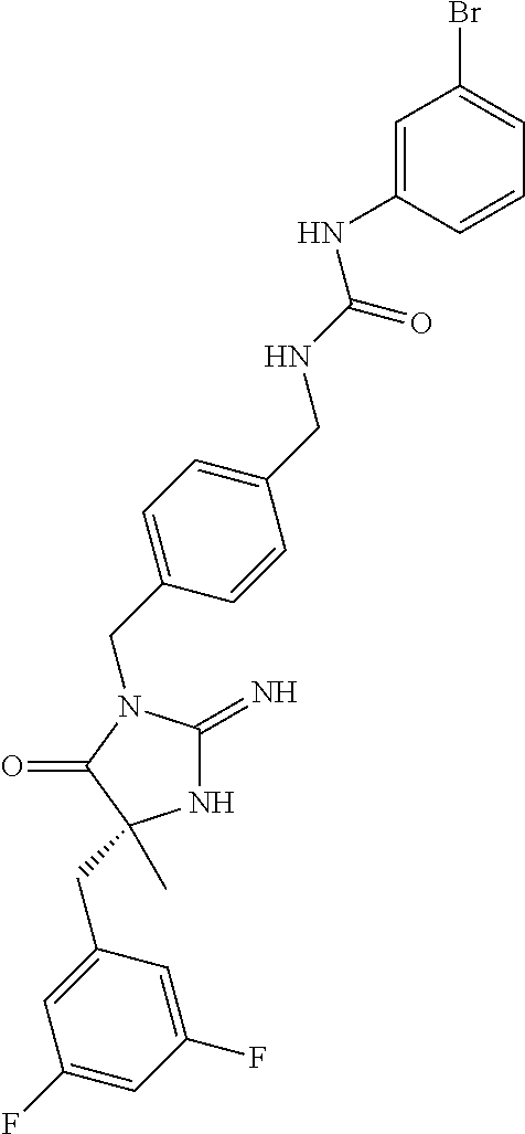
N1C(=N)N(CC2=CC=C(CNC(NC3=CC(Br)=CC=C3)=O)C=C2)C(=O)C1(C)CC1=CC(F)=CC(F)=C1
